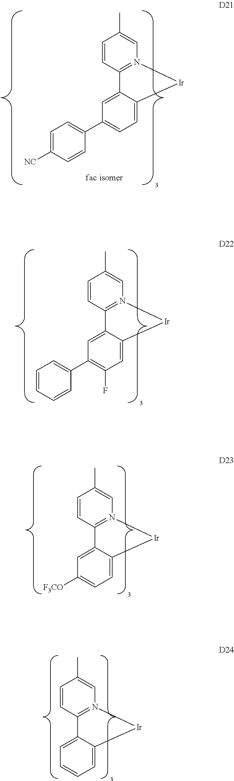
C1=CC2=N(C=C1C)[Ir]C1=CC=C(C3=CC=C([NC])C=C3)C=C21.C1=CC2=N(C=C1C)[Ir]C1=CC(F)=C(C3=CC=CC=C3)C=C21.C1=CC2=N(C=C1C)[Ir]C1=CC=C([F3CO])C=C21.C1=CC2=N(C=C1C)[Ir]C1=CC=CC=C21
